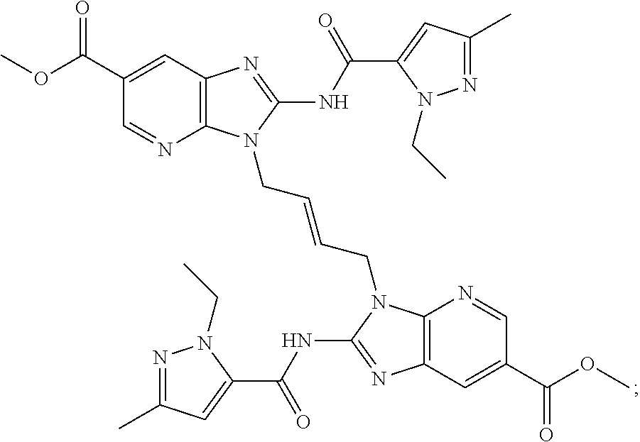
C12=C(C=C(C(OC)=O)C=N1)N=C(NC(C1=CC(C)=NN1CC)=O)N2CC=CCN1C2=C(N=C1NC(C1=CC(C)=NN1CC)=O)C=C(C(OC)=O)C=N2
